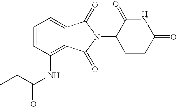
C1=C2C(=C(NC(=O)C(C)C)C=C1)C(=O)N(C1CCC(=O)NC1=O)C2=O
